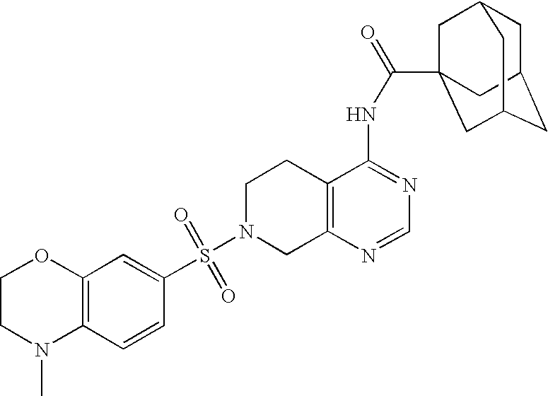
C1N(S(=O)(=O)C2=CC3=C(C=C2)N(C)CCO3)CC2=C(C1)C(NC(=O)C13CC4CC(CC(C1)C4)C3)=NC=N2
